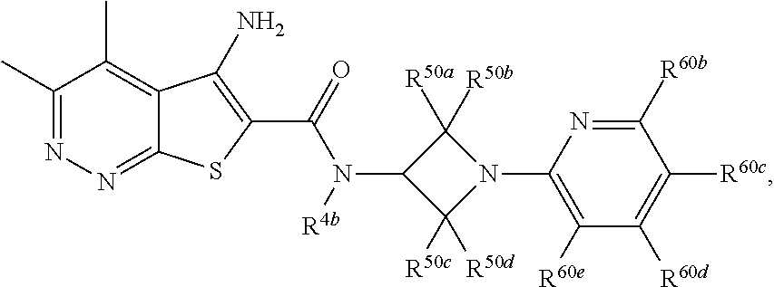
C1(C)=NN=C2C(=C1C)C(N)=C(C(N(C1C([R50c])([R50d])N(C3=C([R60e])C([R60d])=C([R60c])C([R60b])=N3)C1([R50b])[R50a])[R4b])=O)S2
